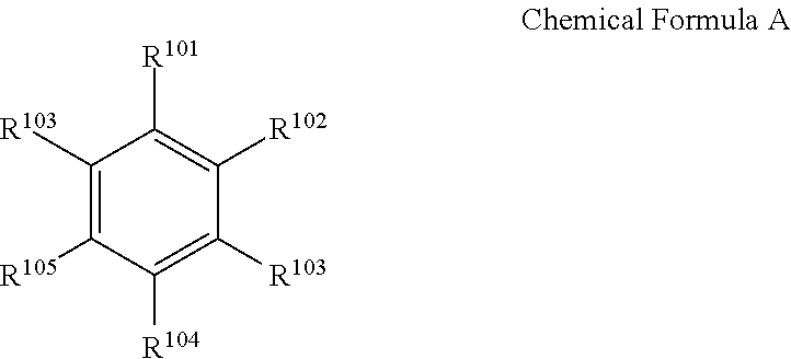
C1([R103])=C([R105])C([R104])=C([R103])C([R102])=C1[R101]
